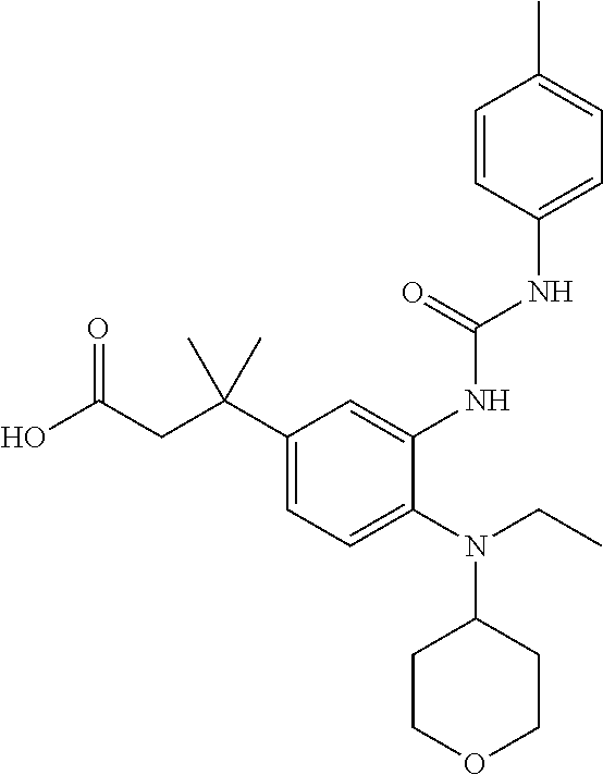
C1(N(C2CCOCC2)CC)=CC=C(C(CC(O)=O)(C)C)C=C1NC(NC1=CC=C(C)C=C1)=O
